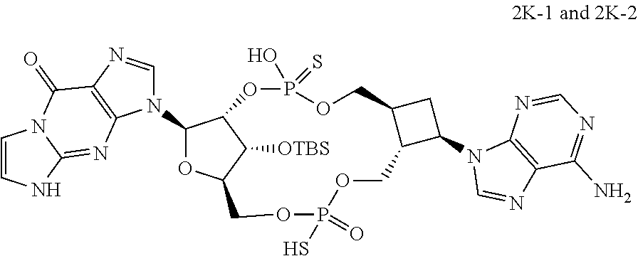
C1(N2C=NC3=C2N=C2N(C3=O)C=CN2)OC2C([OTBS])C1OP(=S)(O)OCC1C(C(N3C=NC4=C3N=CN=C4N)C1)COP(=O)(S)OC2
